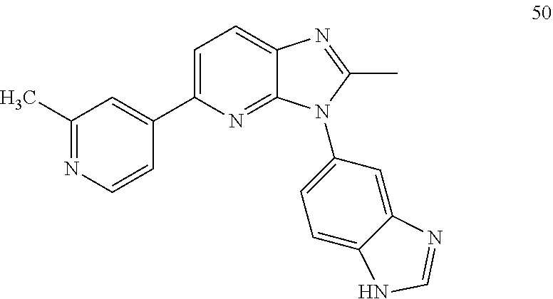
C1=C(C2=CC(C)=NC=C2)N=C2C(=C1)N=C(C)N2C1=CC=C2C(=C1)N=CN2
